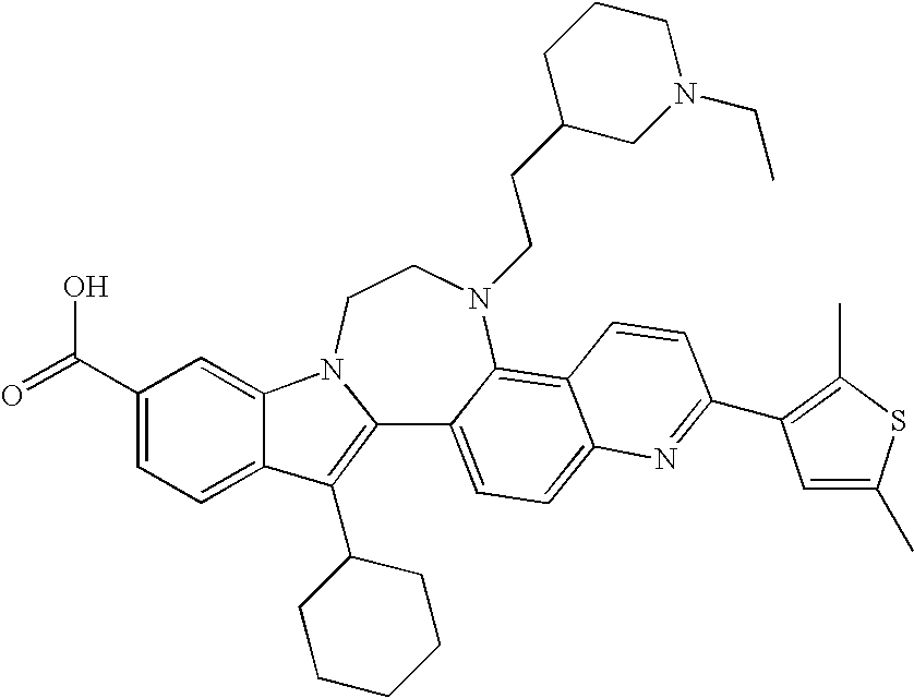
C12=C(C3CCCCC3)C3=CC=C(C(=O)O)C=C3N1CCN(CCC1CN(CC)CCC1)C1=C3C(=CC=C21)N=C(C1=C(C)SC(C)=C1)C=C3
